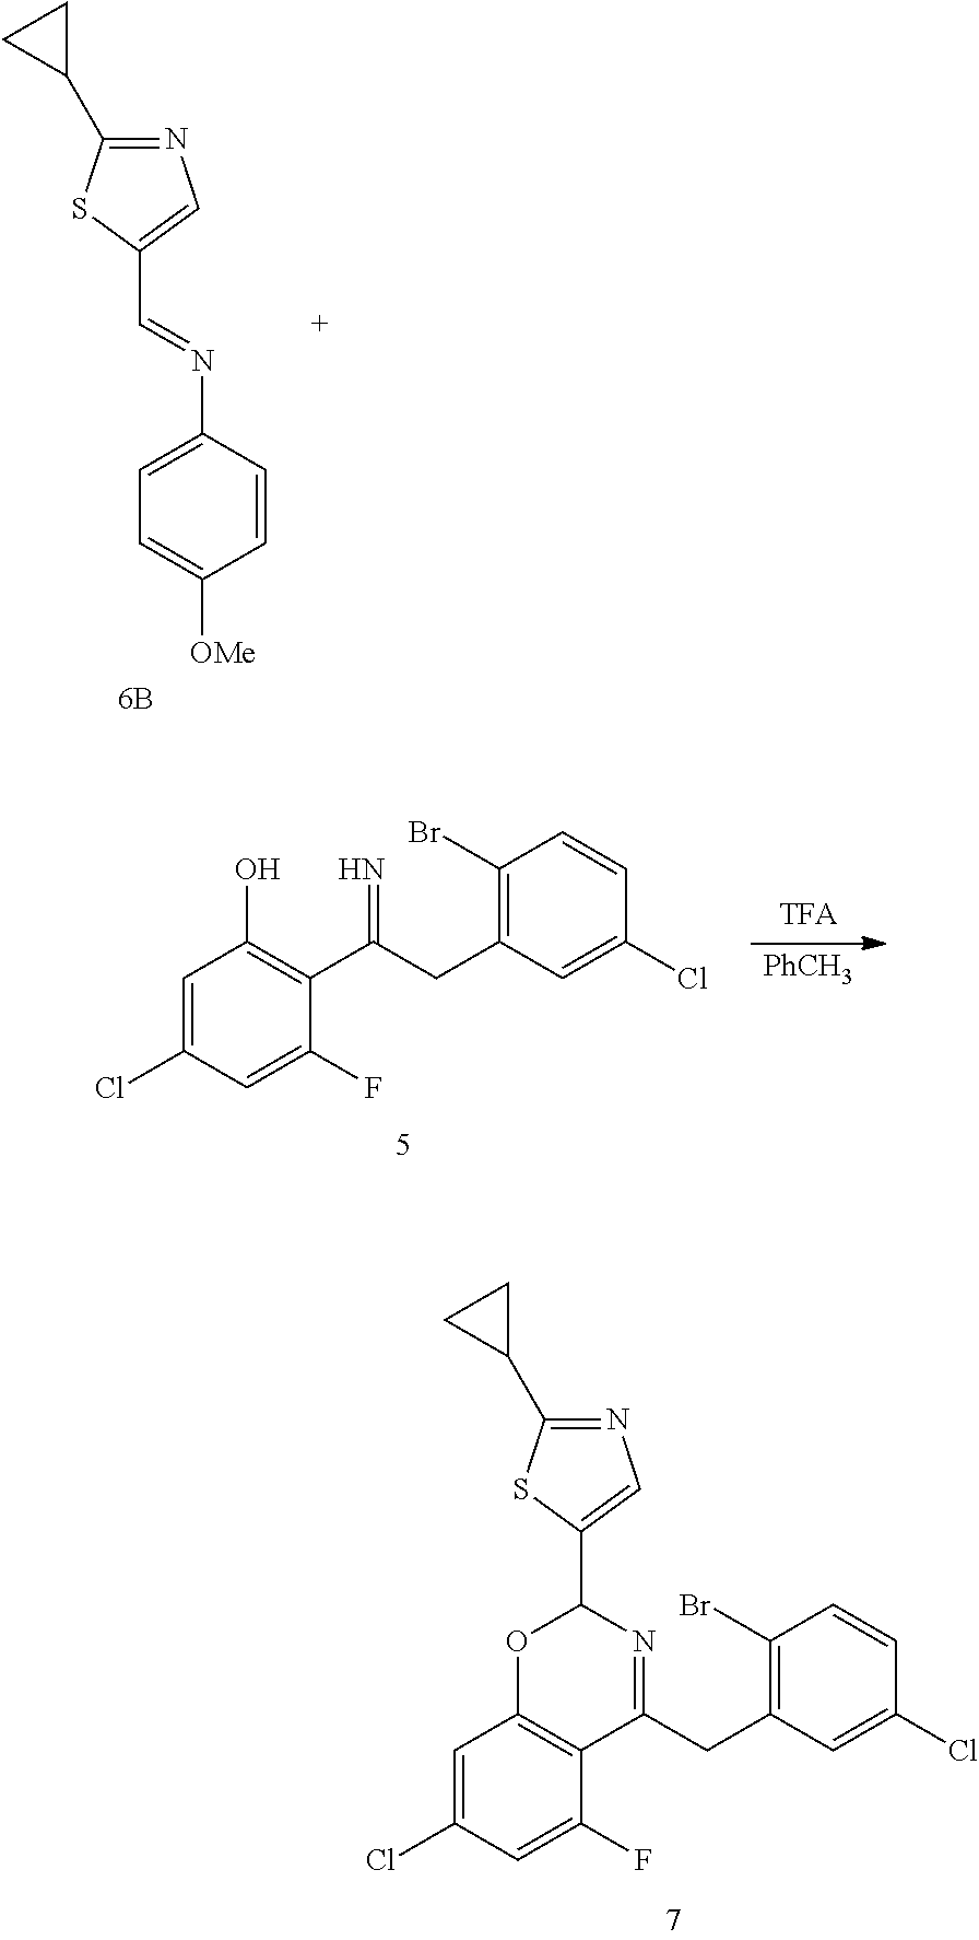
C1(N=CC2=CN=C(C3CC3)S2)=CC=C([OMe])C=C1.C1=C(Cl)C=C(F)C(C(=N)CC2=C(Br)C=CC(Cl)=C2)=C1O.[PhCH3].C1=C(Cl)C=C(F)C2=C1OC(C1=CN=C(C3CC3)S1)N=C2CC1=C(Br)C=CC(Cl)=C1
